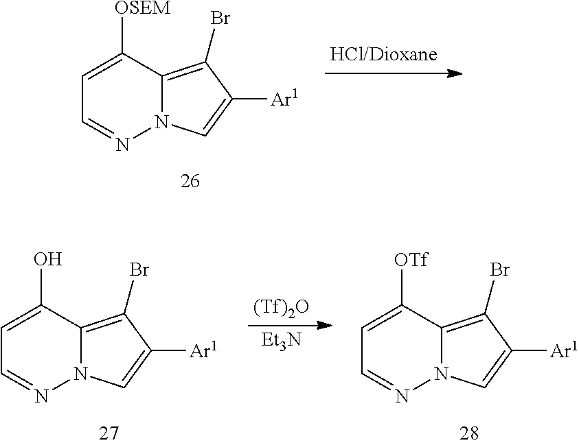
C12=C(Br)C([Ar1])=CN1N=CC=C2[OSEM].C12=C(Br)C([Ar1])=CN1N=CC=C2O.[(Tf)2O].[Et3N].C12=C(Br)C([Ar1])=CN1N=CC=C2[OTf]
